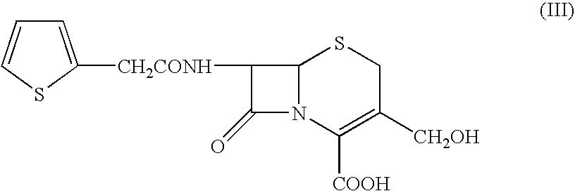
C12N(C([COOH])=C([CH2OH])CS1)C(=O)C2[CH2CONH]C1=CC=CS1
